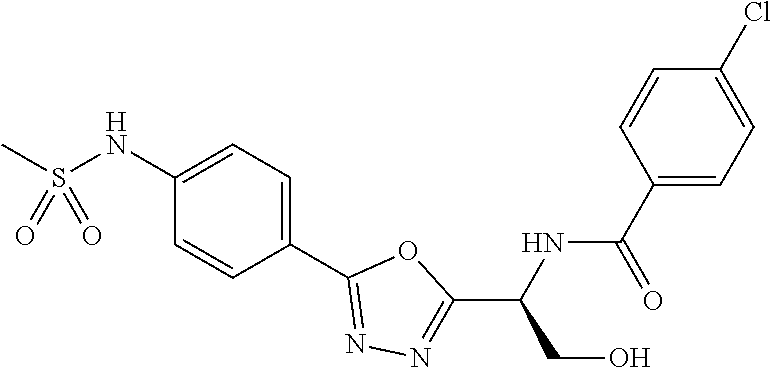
C1(NS(C)(=O)=O)=CC=C(C2=NN=C(C(NC(C3=CC=C(Cl)C=C3)=O)CO)O2)C=C1
